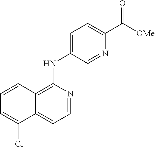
C1=NC(NC2=CC=C(C([OMe])=O)N=C2)=C2C(=C1)C(Cl)=CC=C2
